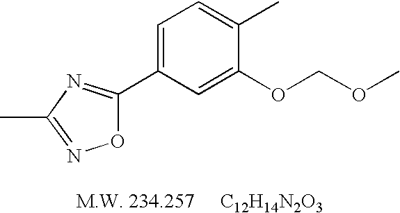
C1(OCOC)=CC(C2=NC(C)=NO2)=CC=C1C.[M.W. 234.257     C12H14N2O3]
